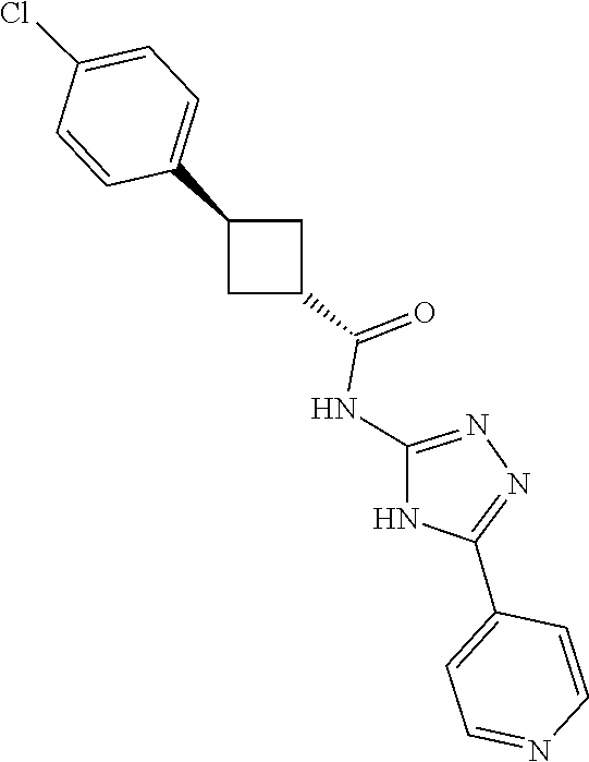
N1=C(NC(C2CC(C3=CC=C(Cl)C=C3)C2)=O)NC(C2=CC=NC=C2)=N1
